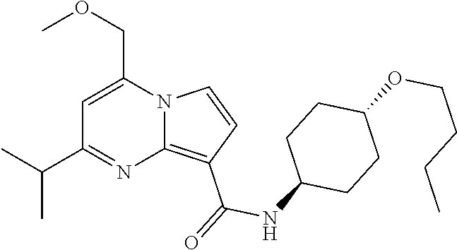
C1=C(COC)N2C(=C(C(=O)NC3CCC(OCCCC)CC3)C=C2)N=C1C(C)C
